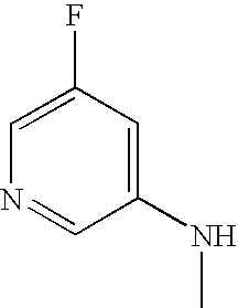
C1=C(F)C=C(NC)C=N1
